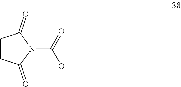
C1=CC(=O)N(C(=O)OC)C1=O
